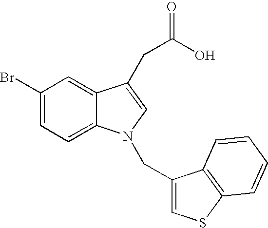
C1=C(Br)C=C2C(=C1)N(CC1=CSC3=C1C=CC=C3)C=C2CC(=O)O
